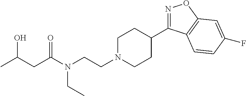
N1=C(C2CCN(CCN(C(CC(C)O)=O)CC)CC2)C2=C(O1)C=C(F)C=C2
